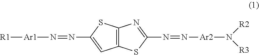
[R1][Ar1]N=NC1=CC2=C(S1)N=C(N=N[Ar2]N([R3])[R2])S2
